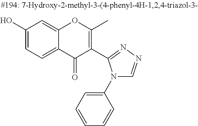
C1(O)=CC=C2C(=C1)OC(C)=C(C1=NN=CN1C1=CC=CC=C1)C2=O
